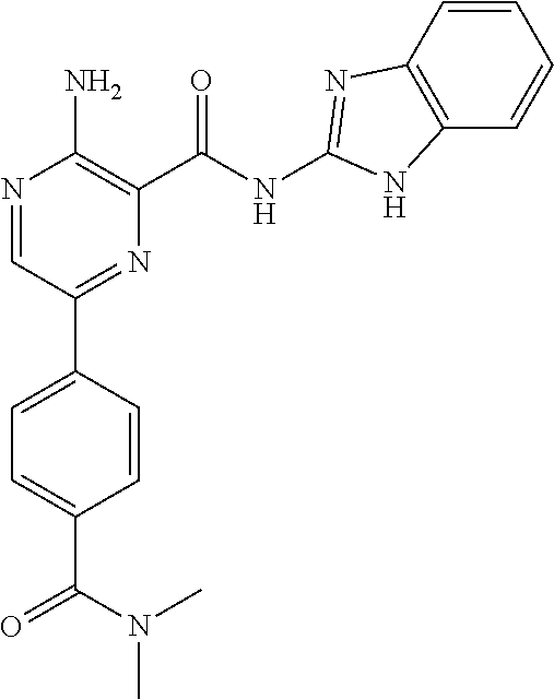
C1=CC(C2=NC(C(NC3=NC4=C(C=CC=C4)N3)=O)=C(N)N=C2)=CC=C1C(N(C)C)=O
